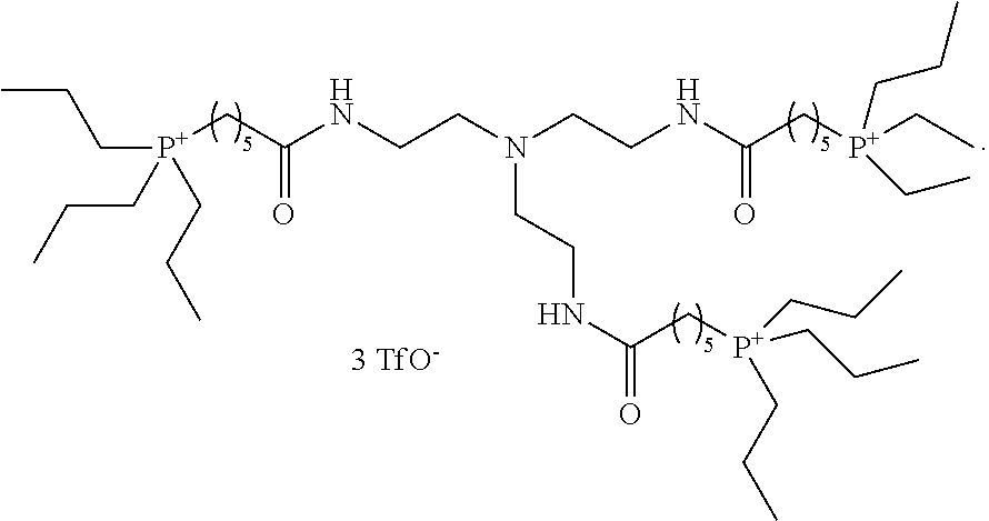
[P+](CC(=O)NCCN(CCNC(=O)C[P+](CC)(CC)CCC)CCNC(C[P+](CCC)(CCC)CCC)=O)(CCC)(CCC)CCC
